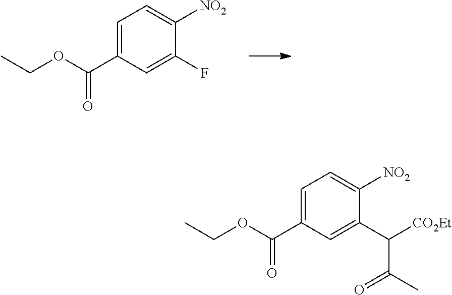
C1=C(C(OCC)=O)C=C(F)C([NO2])=C1.C1=C(C(OCC)=O)C=C(C([CO2Et])C(C)=O)C([NO2])=C1
